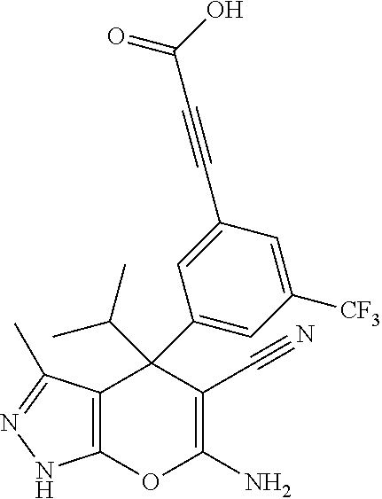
C12=C(C(C)=NN1)C(C1=CC([CF3])=CC(C#CC(O)=O)=C1)(C(C)C)C(C#N)=C(N)O2
